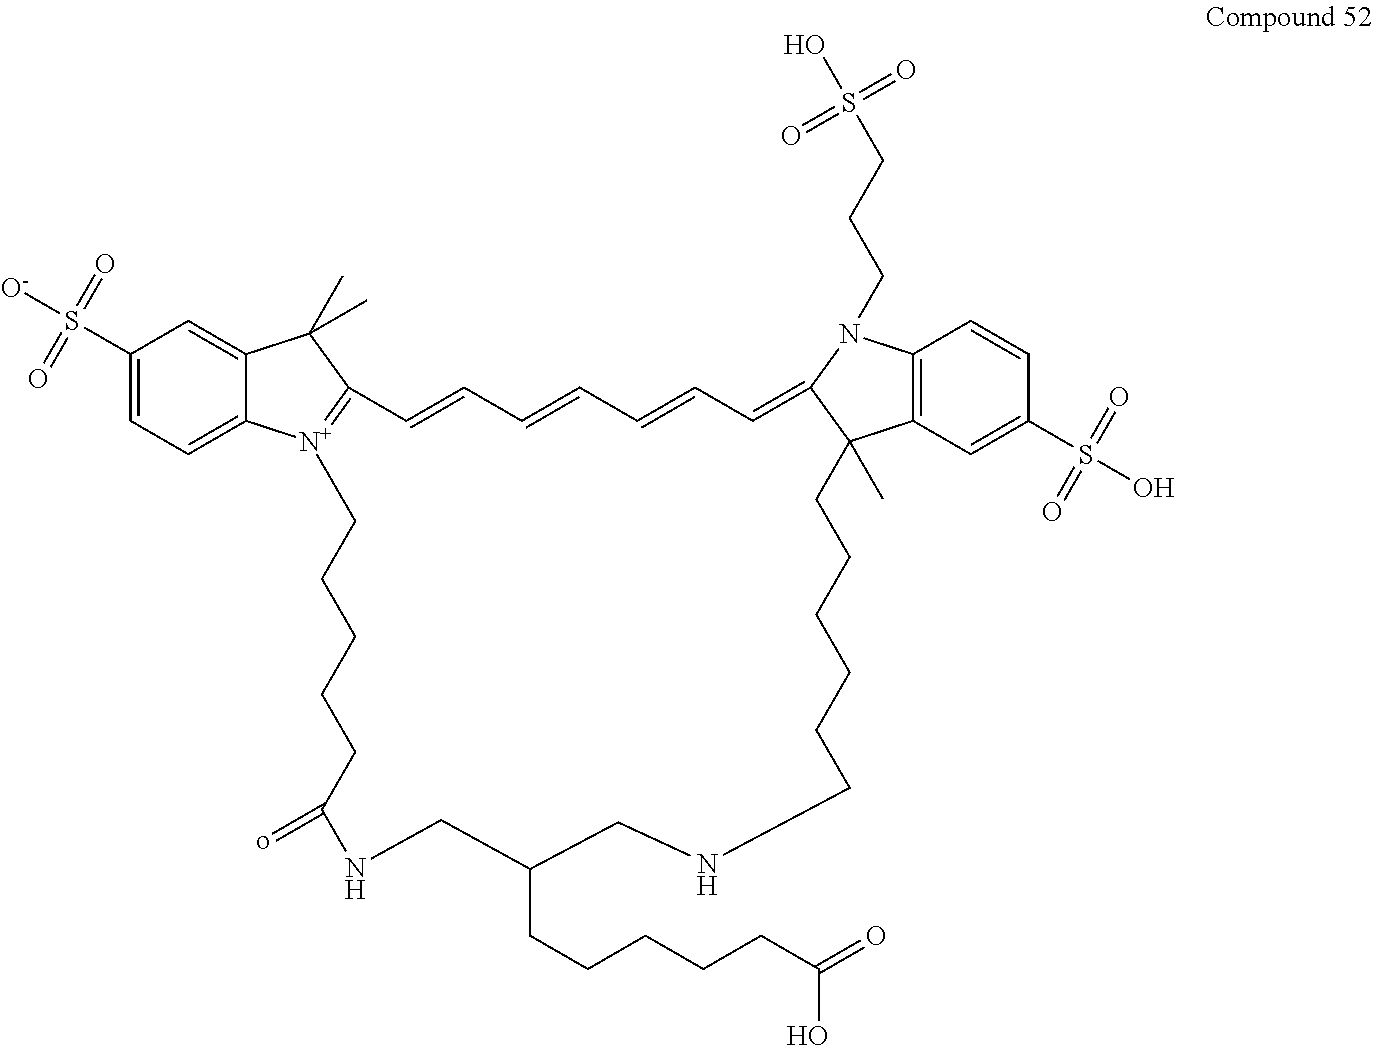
C1(S([O-])(=O)=O)=CC=C2C(=C1)C(C)(C)C1=[N+]2CCCCCC(=o)NCC(CCCCCC(=O)O)CNCCCCCCC2(C)C3=C(C=CC(S(O)(=O)=O)=C3)N(CCCS(O)(=O)=O)C2=CC=CC=CC=C1
